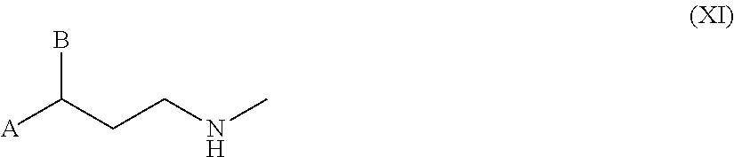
[A]C(CCNC)B
